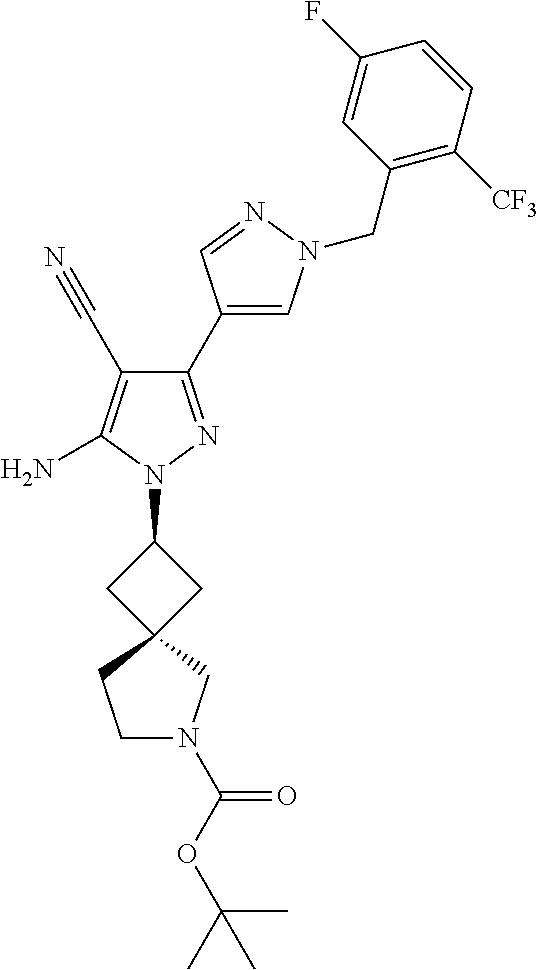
C1(C2=CN(CC3=C([CF3])C=CC(F)=C3)N=C2)=NN(C2CC3(C2)CN(C(OC(C)(C)C)=O)CC3)C(N)=C1C#N
